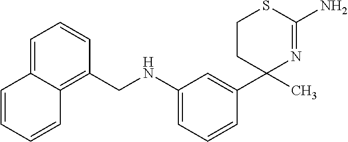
C1(C2(C)N=C(N)SCC2)=CC(NCC2=C3C(=CC=C2)C=CC=C3)=CC=C1
